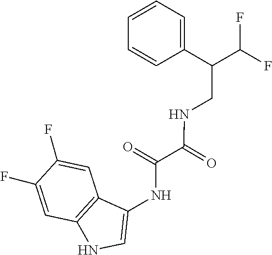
C(C1=CC=CC=C1)(C(F)F)CNC(C(=O)NC1=CNC2=C1C=C(F)C(F)=C2)=O
